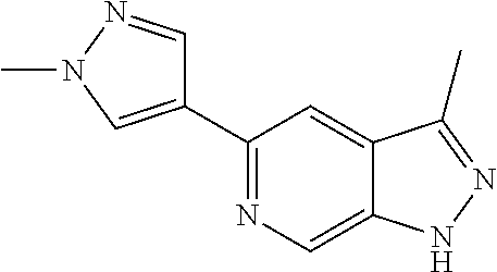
C1(C2=CN(C)N=C2)=NC=C2C(=C1)C(C)=NN2
